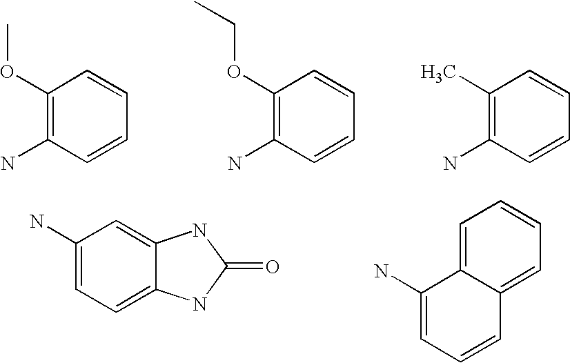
C1(OC)=C(N)C=CC=C1.C1(OCC)=C(N)C=CC=C1.C1(C)=C(N)C=CC=C1.C1(N)=CC=C2C(=C1)NC(=O)N2.C1=C2C(=CC=C1)C=CC=C2N
